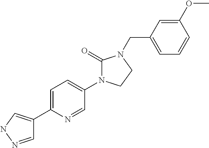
C1=NNC=C1C1=CC=C(N2C(=O)N(CC3=CC=CC(OC)=C3)CC2)C=N1
